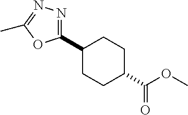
C1(C2CCC(C(OC)=O)CC2)=NN=C(C)O1
